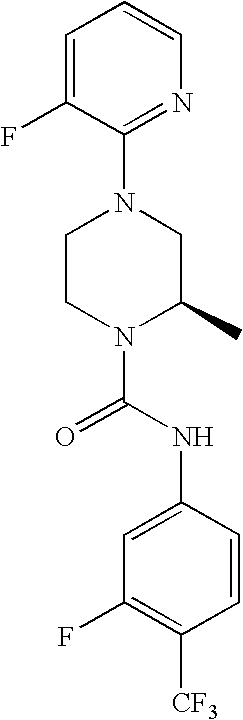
N1(C(NC2=CC(F)=C([CF3])C=C2)=O)C(C)CN(C2=NC=CC=C2F)CC1
